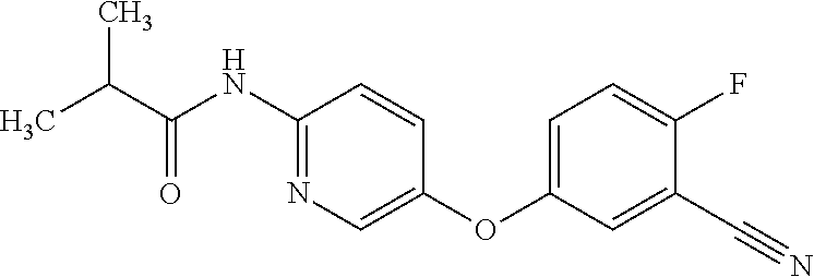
C1(NC(C(C)C)=O)=NC=C(OC2=CC=C(F)C(C#N)=C2)C=C1
